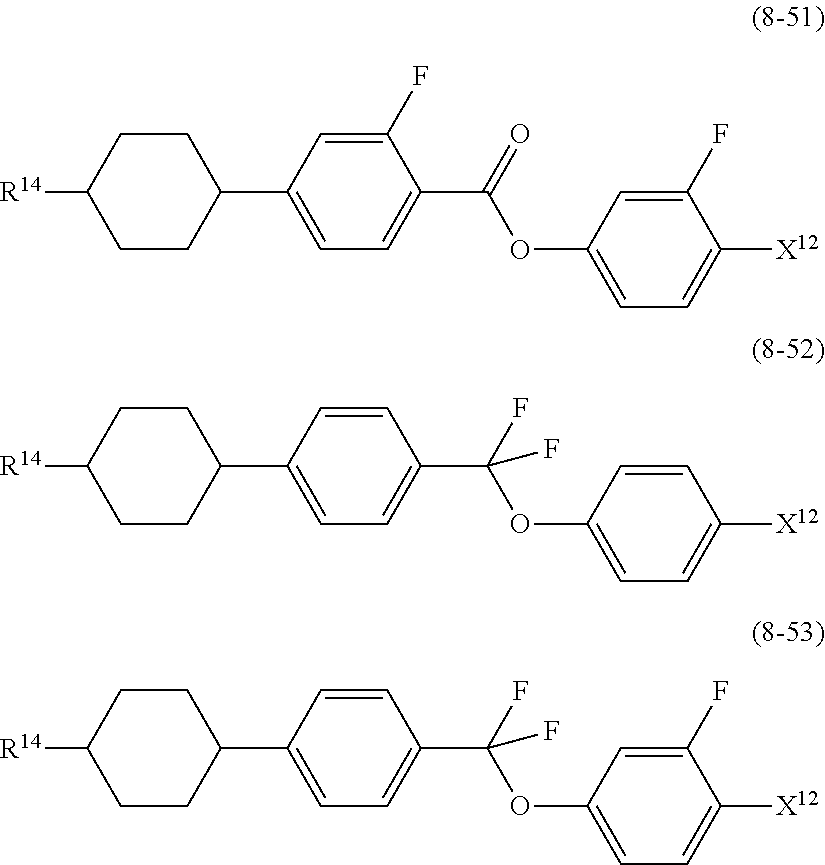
[R14]C1CCC(C2=CC=C(C(OC3=CC=C([X12])C(F)=C3)=O)C(F)=C2)CC1.[R14]C1CCC(C2=CC=C(C(OC3=CC=C([X12])C=C3)(F)F)C=C2)CC1.[R14]C1CCC(C2=CC=C(C(OC3=CC=C([X12])C(F)=C3)(F)F)C=C2)CC1
